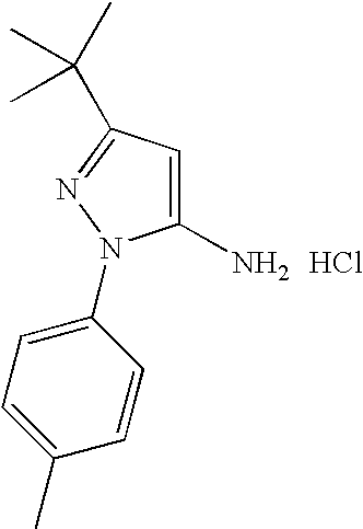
C1(N)=CC(C(C)(C)C)=NN1C1=CC=C(C)C=C1.Cl
